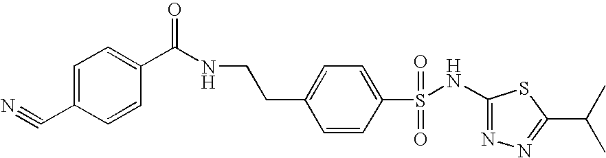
C1(NS(C2=CC=C(CCNC(C3=CC=C(C#N)C=C3)=O)C=C2)(=O)=O)=NN=C(C(C)C)S1
